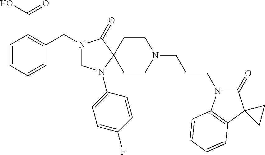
C1=CC=CC(CN2CN(C3=CC=C(F)C=C3)C3(C2=O)CCN(CCCN2C(=O)C4(C5=C2C=CC=C5)CC4)CC3)=C1C(=O)O
